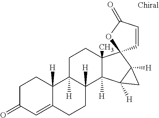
C1C(=O)C=C2C([H])(C1)C1([H])C([H])(CC2)C2([H])C(C)(CC1)C1(C3([H])C2([H])C3)C=CC(=O)O1
